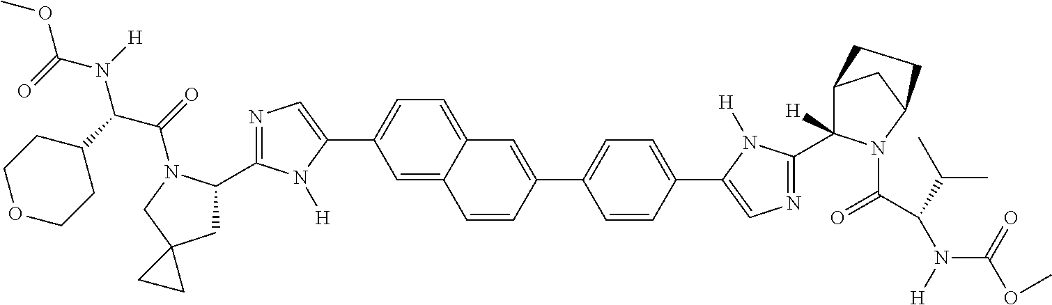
C1=C2C(=CC=C1C1=CN=C(C3CC4(CN3C(=O)C(C3CCOCC3)N([H])C(=O)OC)CC4)N1[H])C=C(C1=CC=C(C3=CN=C(C4([H])C5CC(N4C(C(N([H])C(=O)OC)C(C)C)=O)CC5)N3[H])C=C1)C=C2
